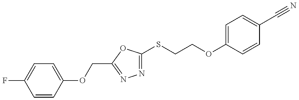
C1=CC(OCC2=NN=C(SCCOC3=CC=C(C#N)C=C3)O2)=CC=C1F
